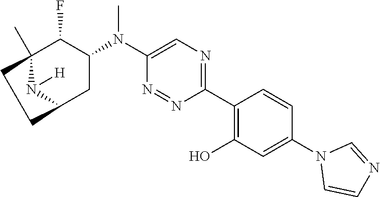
C1(C2=C(O)C=C(N3C=CN=C3)C=C2)=NC=C(N(C2C(F)C3(C)N([H])C(C2)CC3)C)N=N1
